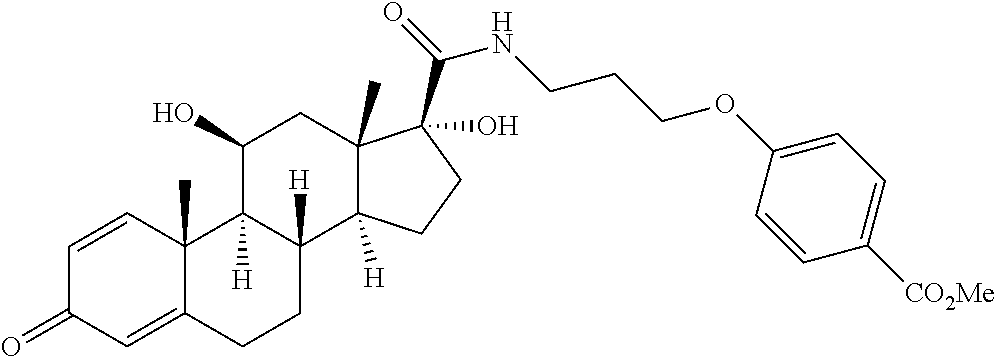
C1=CC2(C)C(=CC1=O)CCC1([H])C2([H])C(O)CC2(C)C1([H])CCC2(C(=O)NCCCOC1=CC=C([CO2Me])C=C1)O
